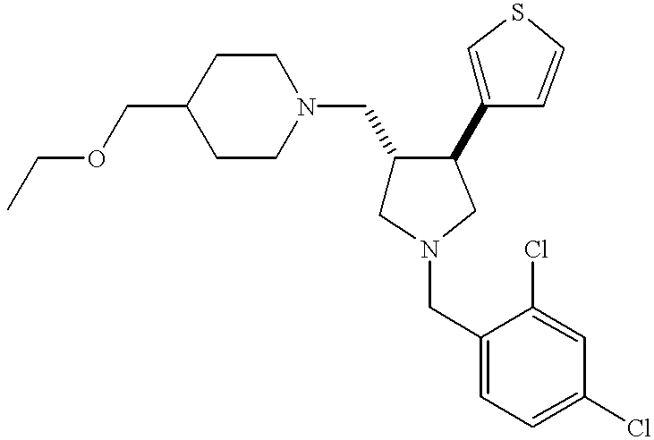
C1(COCC)CCN(CC2CN(CC3=CC=C(Cl)C=C3Cl)CC2C2=CSC=C2)CC1
